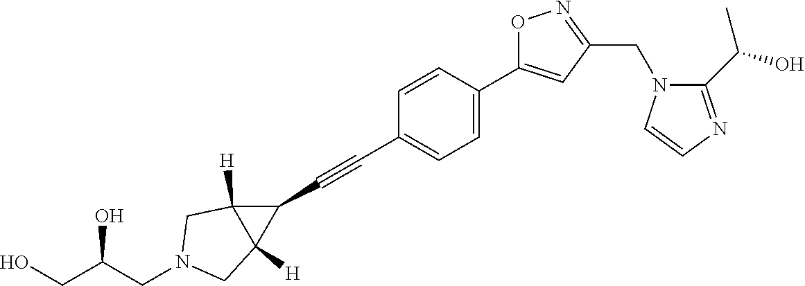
C1=CC(C2=CC(CN3C(C(O)C)=NC=C3)=NO2)=CC=C1C#CC1C2([H])C1([H])CN(CC(CO)O)C2
